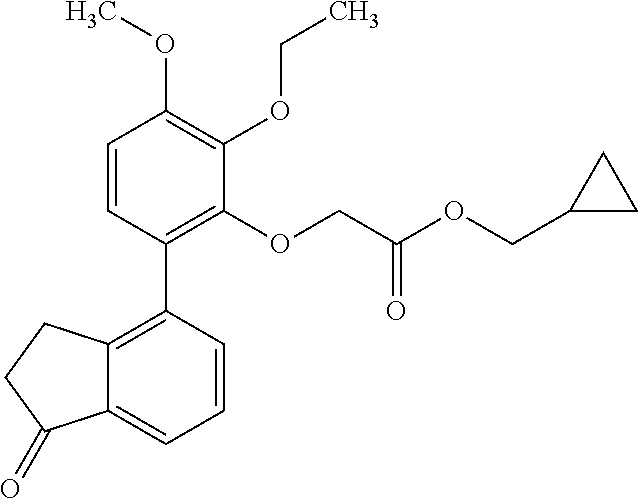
C12=C(C3=C(OCC(OCC4CC4)=O)C(OCC)=C(OC)C=C3)C=CC=C1C(=O)CC2
